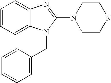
C1=CC=C2C(=C1)N=C(N1CCNCC1)N2CC1=CC=CC=C1
